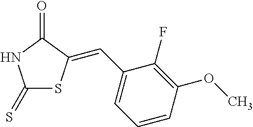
C1(=S)SC(=CC2=CC=CC(OC)=C2F)C(=O)N1
